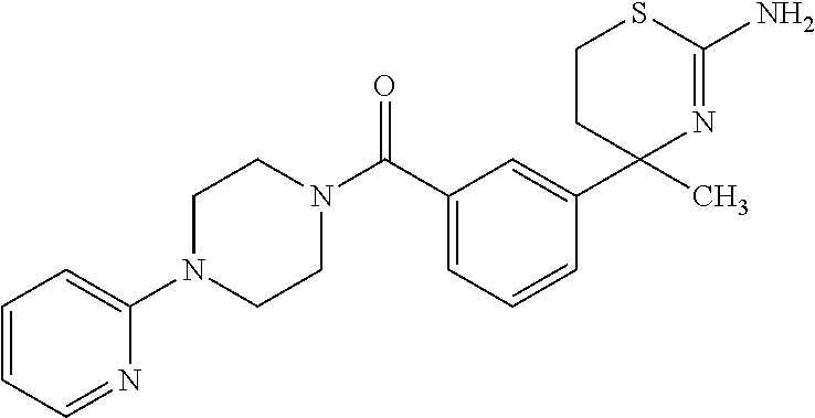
C1(C(N2CCN(C3=CC=CC=N3)CC2)=O)=CC=CC(C2(C)N=C(N)SCC2)=C1
